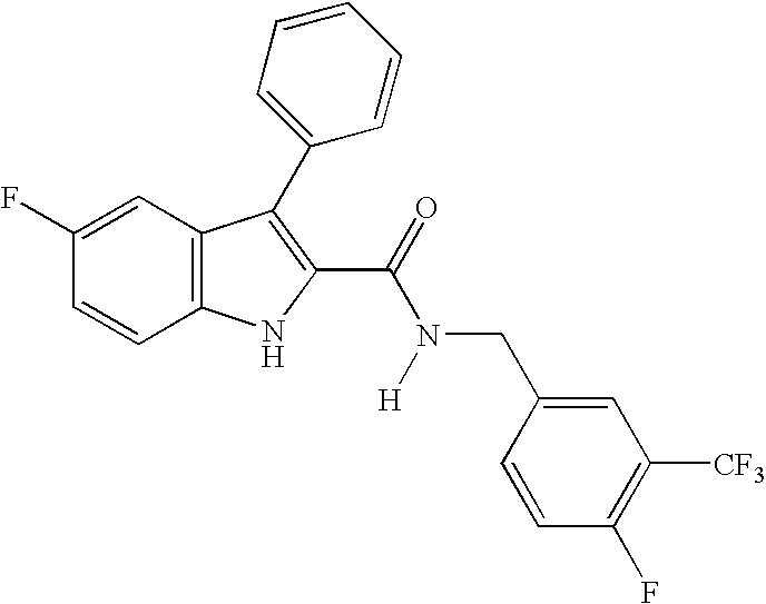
C1=C(F)C=CC2=C1C(C1=CC=CC=C1)=C(C(N(CC1=CC([CF3])=C(F)C=C1)[H])=O)N2
